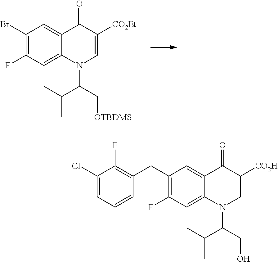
C1(Br)=C(F)C=C2C(=C1)C(=O)C([CO2Et])=CN2C(C[OTBDMS])C(C)C.C1(CC2=C(F)C(Cl)=CC=C2)=C(F)C=C2C(=C1)C(=O)C([CO2H])=CN2C(CO)C(C)C
